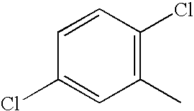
C1=CC(Cl)=C(C)C=C1Cl
